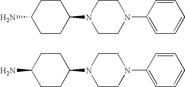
C1CC(N)CCC1N1CCN(C2=CC=CC=C2)CC1.C1CC(N)CCC1N1CCN(C2=CC=CC=C2)CC1
